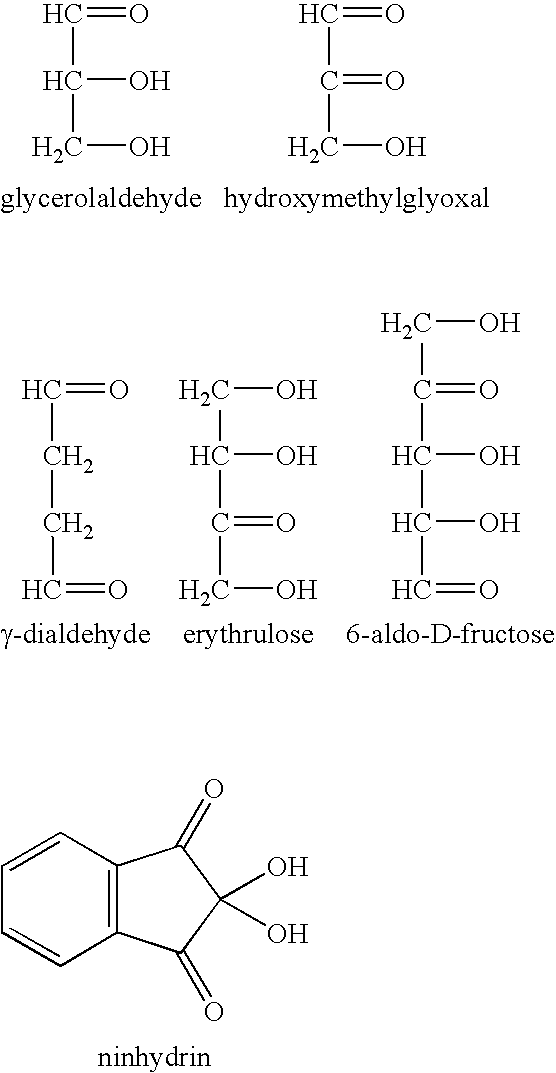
C1=CC2=C(C=C1)C(=O)C(O)(O)C2=O.C(C(CO)O)=O.C(C(CO)=O)=O.C(C(C(C=O)O)O)(CO)=O.C(C(C(CO)=O)O)O.C(CCC=O)=O
